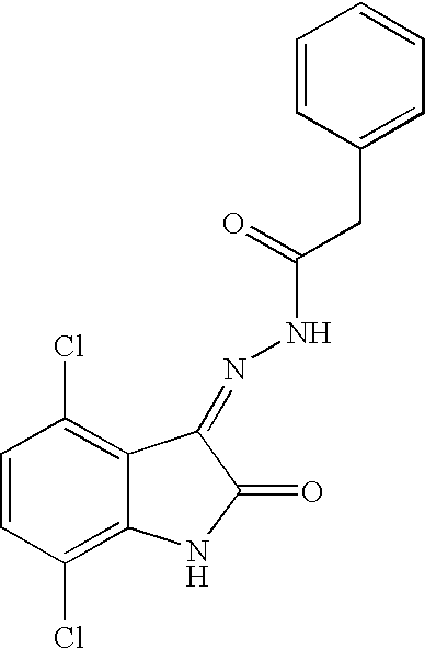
C1=CC(Cl)=C2C(=C1Cl)C(=NNC(=O)CC1=CC=CC=C1)C(=O)N2
